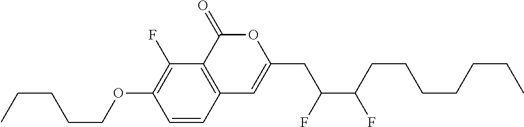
C1=CC2=C(C(F)=C1OCCCCC)C(=O)OC(CC(C(CCCCCCC)F)F)=C2
